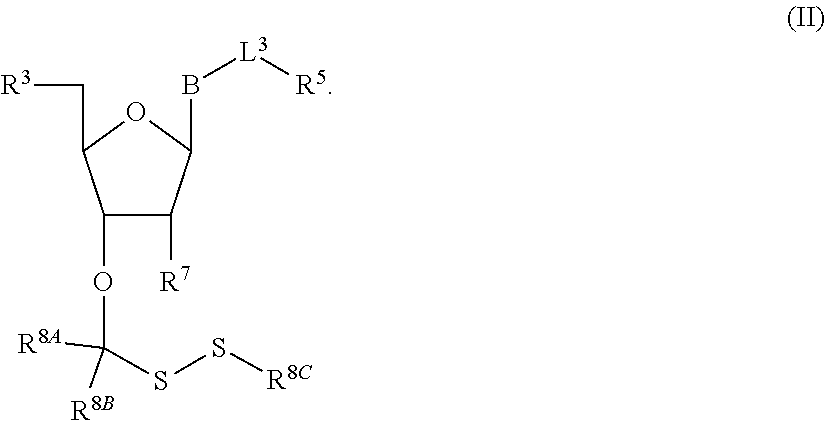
[L3]([R5])BC1OC(C[R3])C(OC(SS[R8C])([R8B])[R8A])C1[R7]
